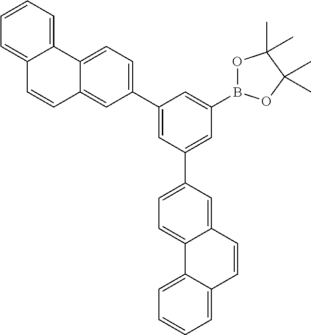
C12=CC=CC=C1C=CC1=CC(C3=CC(B4OC(C)(C)C(C)(C)O4)=CC(C4=CC=C5C(=C4)C=CC4=CC=CC=C54)=C3)=CC=C21
